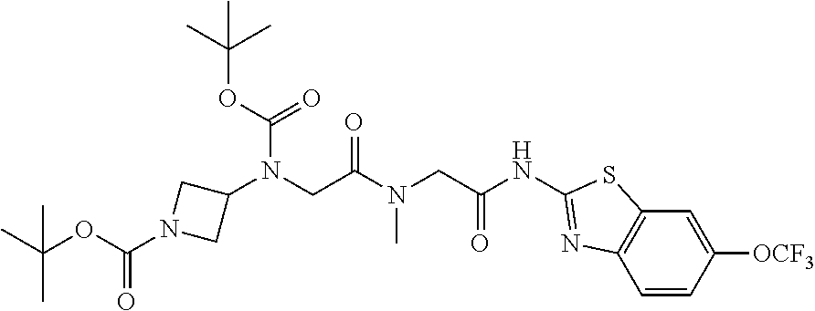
CC(OC(N1CC(N(CC(=O)N(CC(NC2=NC3=C(C=C([OCF3])C=C3)S2)=O)C)C(OC(C)(C)C)=O)C1)=O)(C)C
